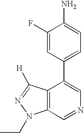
C1(F)=CC(C2=CN=CC3=C2C([H])=NN3CC)=CC=C1N
